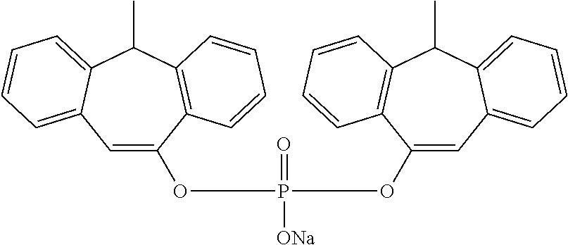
C1=C(OP([ONa])(=O)OC2=CC3=CC=CC=C3C(C)C3=C2C=CC=C3)C2=C(C(C)C3=CC=CC=C13)C=CC=C2
